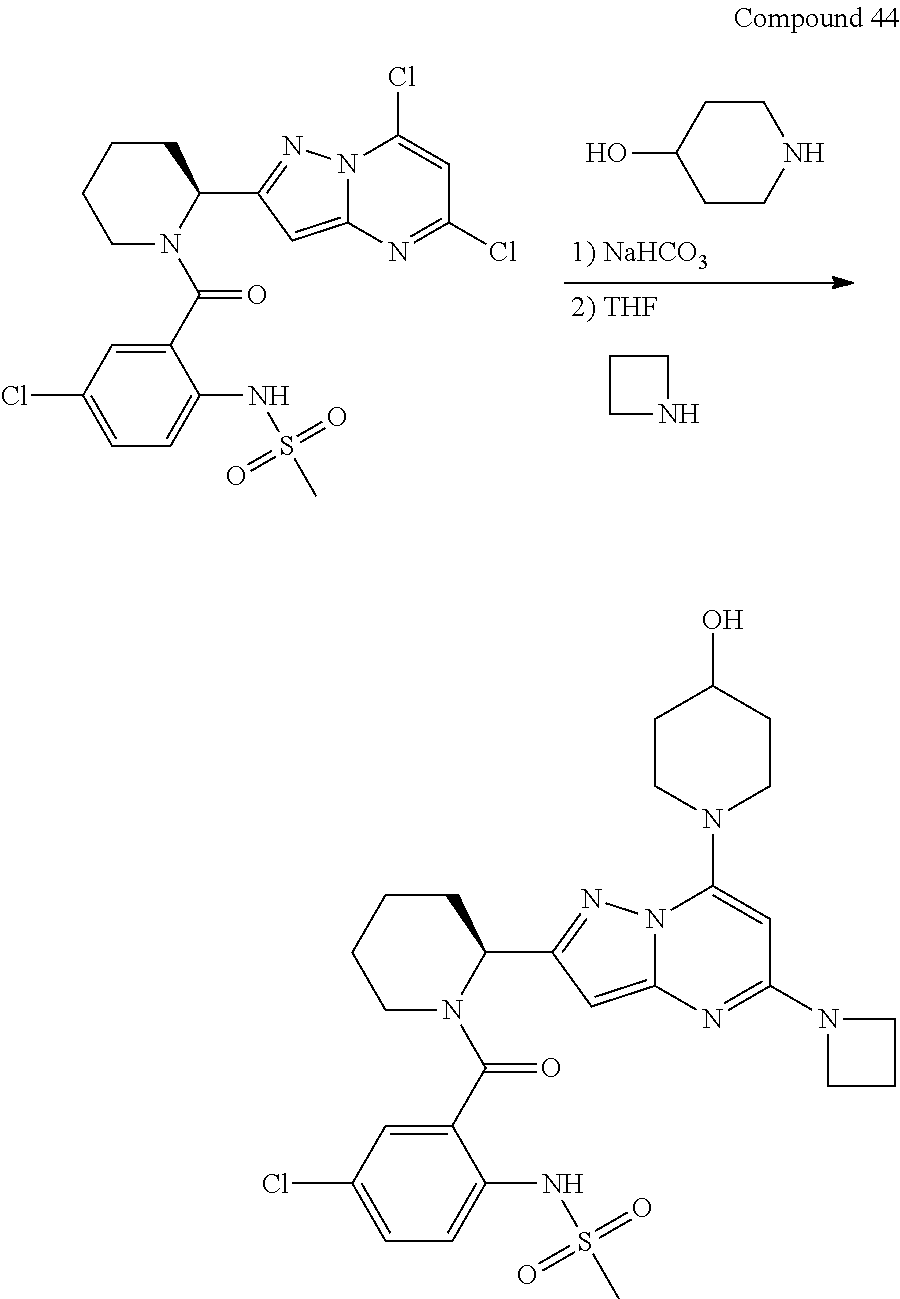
C1CNC1.C1CNCCC1O.C1N(C(C2=CC(Cl)=CC=C2NS(C)(=O)=O)=O)C(C2=NN3C(=C2)N=C(Cl)C=C3Cl)CCC1.C1N(C(C2=CC(Cl)=CC=C2NS(C)(=O)=O)=O)C(C2=NN3C(=C2)N=C(N2CCC2)C=C3N2CCC(O)CC2)CCC1
